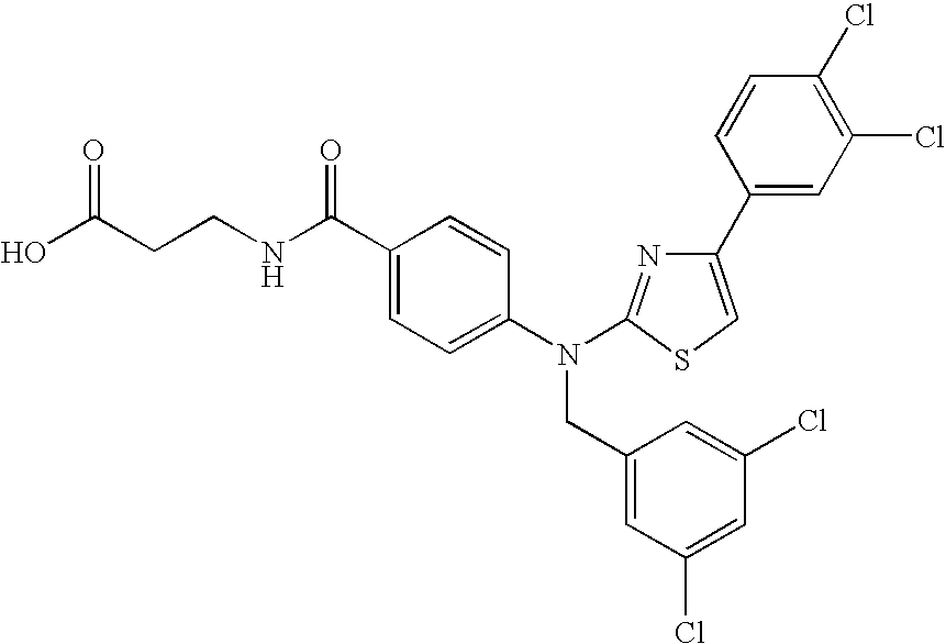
OC(CCNC(C1=CC=C(N(CC2=CC(Cl)=CC(Cl)=C2)C2=NC(C3=CC(Cl)=C(Cl)C=C3)=CS2)C=C1)=O)=O
